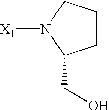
C1CCN([X1])C1CO
